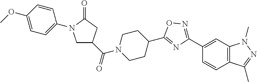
C1C(C(=O)N2CCC(C3=NC(C4=CC5=C(C=C4)C(C)=NN5C)=NO3)CC2)CC(=O)N1C1=CC=C(OC)C=C1
